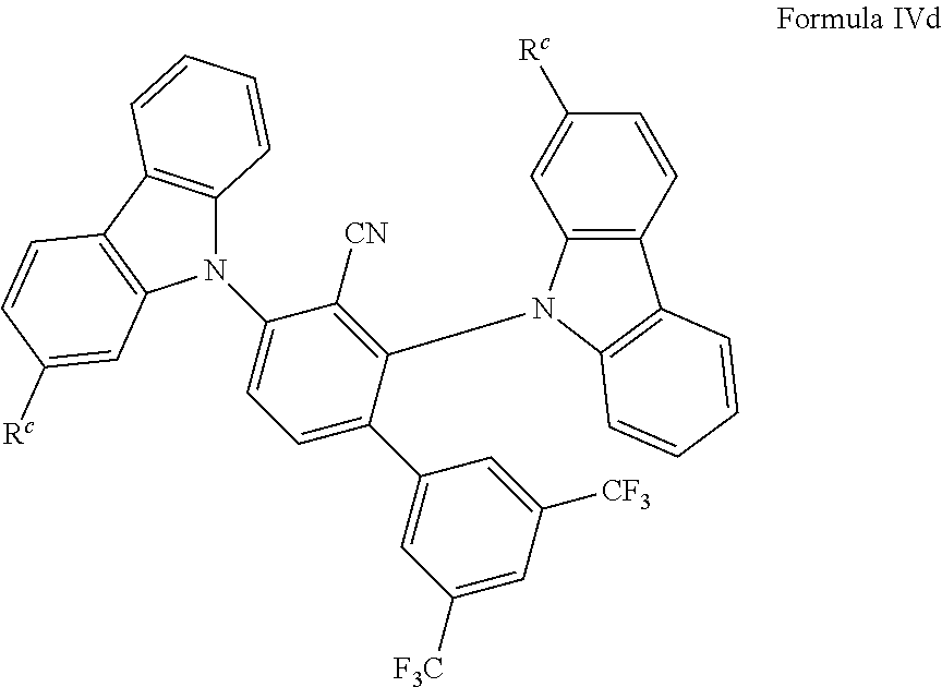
C1(N2C3=C(C4=C2C=C([Rc])C=C4)C=CC=C3)=CC=C(C2=CC([F3C])=CC([CF3])=C2)C(N2C3=C(C4=C2C=C([Rc])C=C4)C=CC=C3)=C1[CN]
